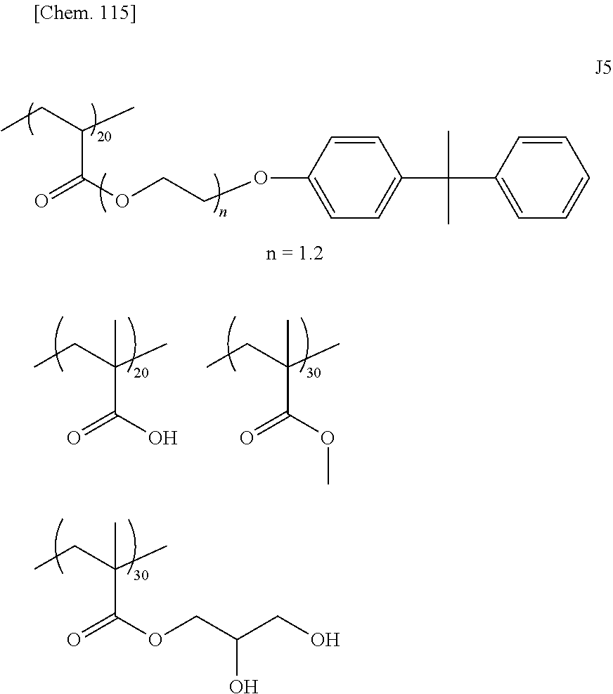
O(C(=O)C(CC)(C)C)CC(CO)O.C1=CC(OCCOC(=O)C(CC)C)=CC=C1C(C)(C1=CC=CC=C1)C.OC(=O)C(CC)(C)C.O(C(=O)C(CC)(C)C)C
